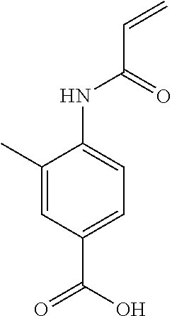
C1(C)=CC(C(O)=O)=CC=C1NC(C=C)=O
